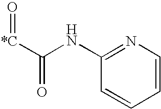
C([*C]=O)(NC1=NC=CC=C1)=O
